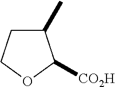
C1(C)CCOC1[CO2H]
